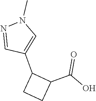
C1(C2CCC2C(=O)O)=CN(C)N=C1
